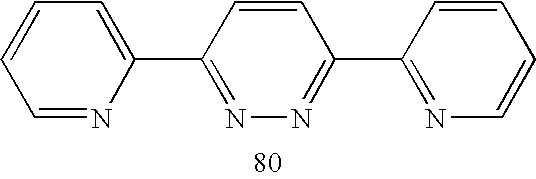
C1(C2=CC=CC=N2)=NN=C(C2=NC=CC=C2)C=C1
